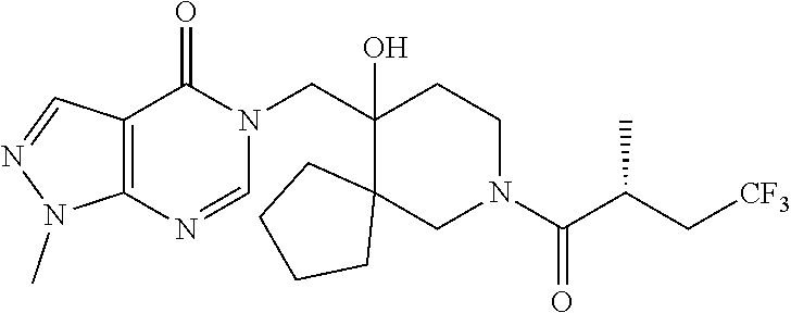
C(C1(O)CCN(C(C(C[CF3])C)=O)CC12CCCC2)N1C(=O)C2=C(N=C1)N(C)N=C2
